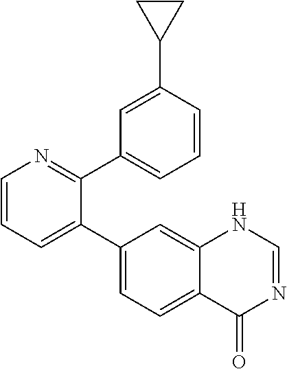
C1=CN=C(C2=CC=CC(C3CC3)=C2)C(C2=CC=C3C(=C2)NC=NC3=O)=C1
